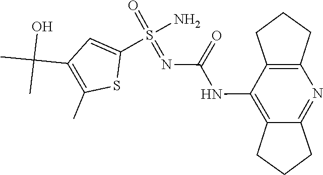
C12=C(NC(=O)N=S(=O)(N)C3=CC(C(C)(O)C)=C(C)S3)C3=C(N=C1CCC2)CCC3
